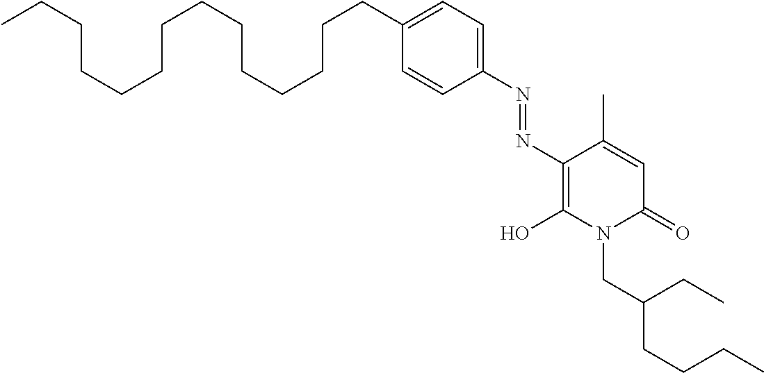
CCCCCCCCCCCCCCC1=CC=C(N=NC2=C(O)N(CC(CCCC)CC)C(=O)C=C2C)C=C1
